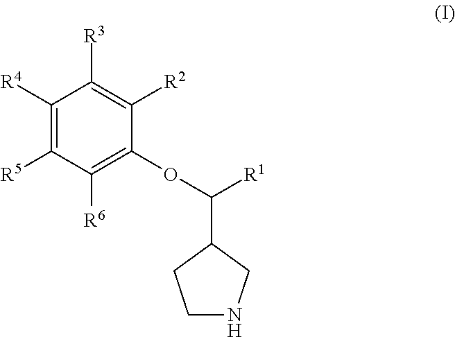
C1([R4])=C([R5])C([R6])=C(OC([R1])C2CNCC2)C([R2])=C1[R3]
